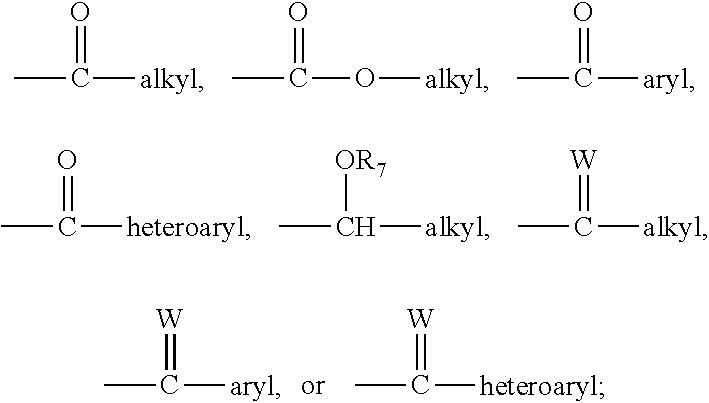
CC([alkyl])=O.CC(O[alkyl])=O.CC([aryl])=O.CC([heteroaryl])=O.CC([OR7])[alkyl].CC([alkyl])=[W].CC([aryl])=[W].CC([heteroaryl])=[W]
